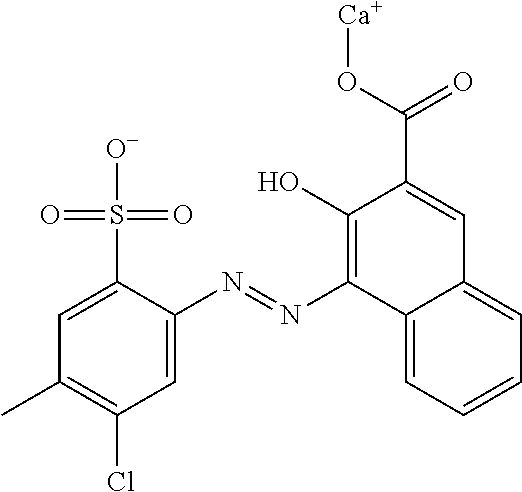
C1=C(S(=O)(=O)[O-])C(N=NC2=C(O)C(C(O[Ca])=O)=CC3=CC=CC=C23)=CC(Cl)=C1C
